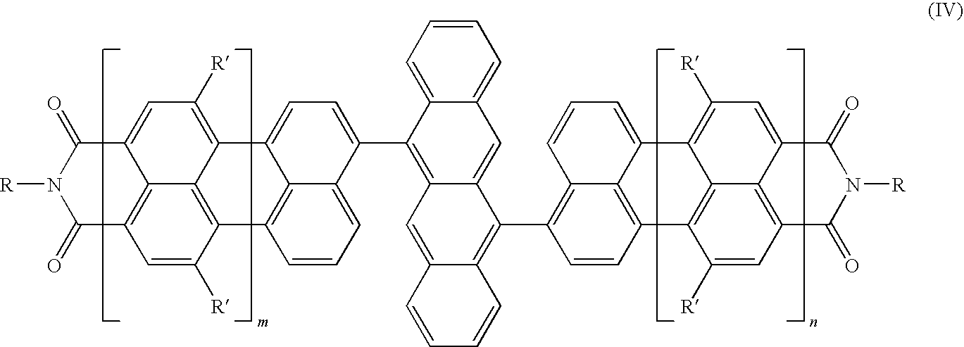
C1=CC=C2C(=C1)C=C1C(=C2C2=CC=C3C4=C(C=CC=C24)C2=C4C3=C([R])C=C3C4=C(C=C2[R])C(=O)N([R])C3=O)C=C2C(=C1C1=C3C4=C(C=C1)C1=C5C(=C([R])C=C6C5=C(C=C1[R])C(=O)N([R])C6=O)C4=CC=C3)C=CC=C2
